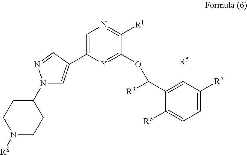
C1(N2C=C(C3=CN=C([R1])C(OC([R3])C4=C([R5])C([R7])=CC=C4[R6])=[Y]3)C=N2)CCN([R8])CC1
